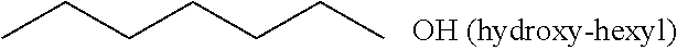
CCCCCCC
